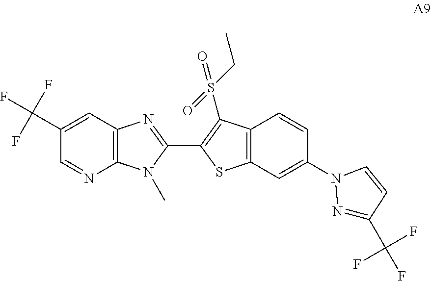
C12=C(C=C(C(F)(F)F)C=N1)N=C(C1=C(S(=O)(=O)CC)C3=C(S1)C=C(N1N=C(C(F)(F)F)C=C1)C=C3)N2C
